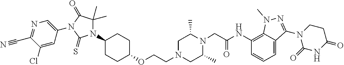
C1(C)CN(CCOC2CCC(N3C(C)(C)C(=O)N(C4=CN=C(C#N)C(Cl)=C4)C3=S)CC2)CC(C)N1CC(=O)NC1=C2N(C)N=C(N3C(=O)NC(=O)CC3)C2=CC=C1
